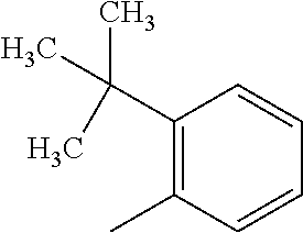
C1(C(C)(C)C)=C(C)C=CC=C1
